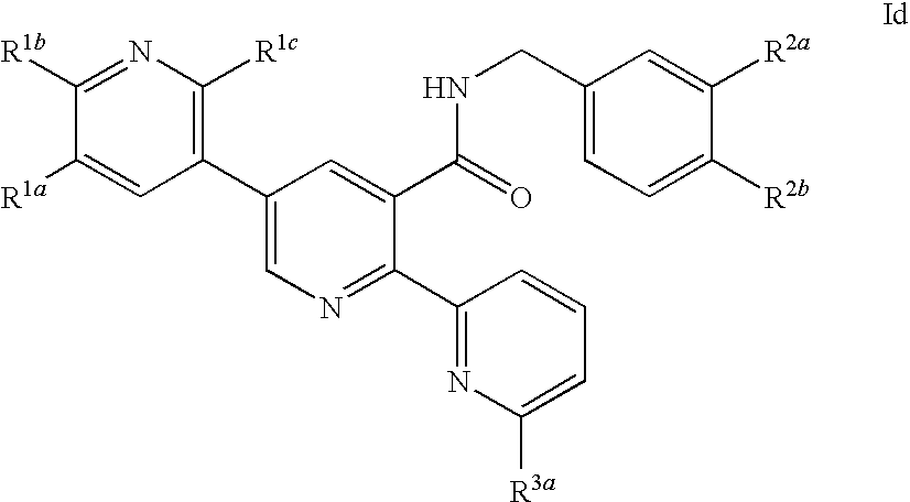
C(NC(=O)C1=CC(C2=C([R1c])N=C([R1b])C([R1a])=C2)=CN=C1C1=NC([R3a])=CC=C1)C1=CC=C([R2b])C([R2a])=C1
